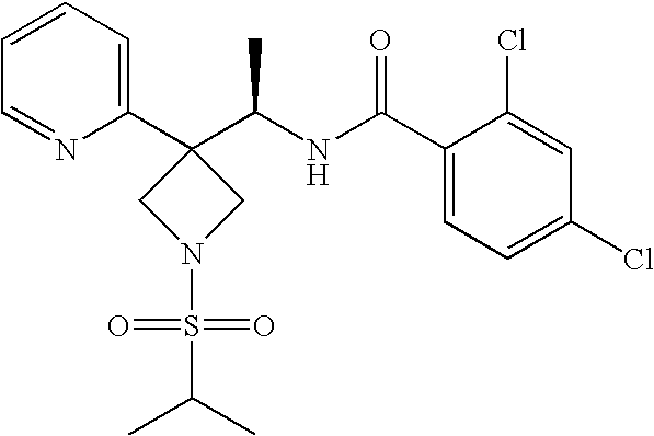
C1(C2(C(NC(C3=CC=C(Cl)C=C3Cl)=O)C)CN(S(=O)(C(C)C)=O)C2)=CC=CC=N1
